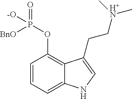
C1=CC=C2C(=C1OP(=O)([-O])[BnO])C(CC[H+N](C)C)=CN2
